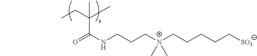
C(CC)(C)(C(=O)NCCC[N+](CCCCC[SO3])(C)C)C
